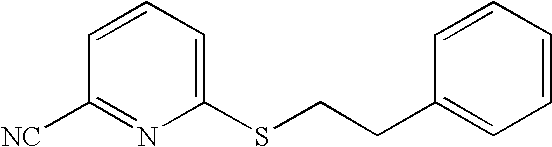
C1=CC=C(SCCC2=CC=CC=C2)N=C1[NC]
